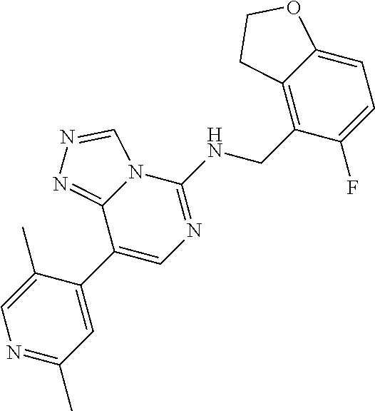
N1=C(C)C=C(C2=CN=C(NCC3=C4C(=CC=C3F)OCC4)N3C2=NN=C3)C(C)=C1
